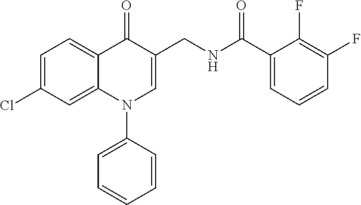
C1=C(Cl)C=C2C(=C1)C(=O)C(CNC(=O)C1=CC=CC(F)=C1F)=CN2C1=CC=CC=C1
